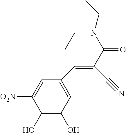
C1(O)=C(O)C=C(C=C(C(N(CC)CC)=O)C#N)C=C1[O2N]
